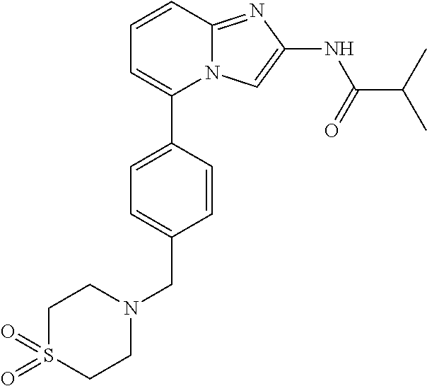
C1=CC(C2=CC=CC3=NC(NC(=O)C(C)C)=CN23)=CC=C1CN1CCS(=O)(=O)CC1
